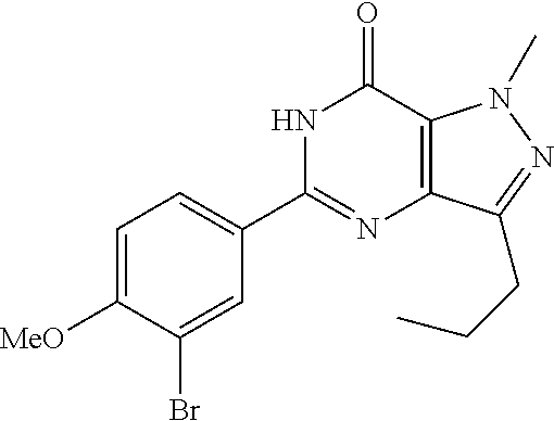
N1C(C2=CC=C([MeO])C(Br)=C2)=NC2=C(C1=O)N(C)N=C2CCC
